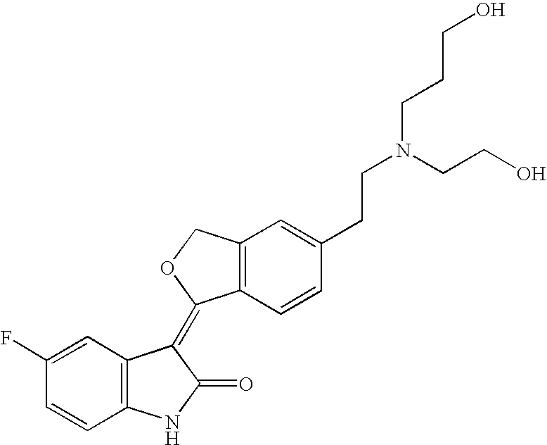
C12=C(C=CC(CCN(CCCO)CCO)=C1)C(=C1C3=C(NC1=O)C=CC(F)=C3)OC2
